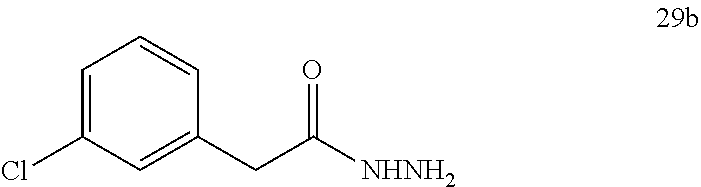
C1=C(CC(=O)[NHNH2])C=CC=C1Cl
